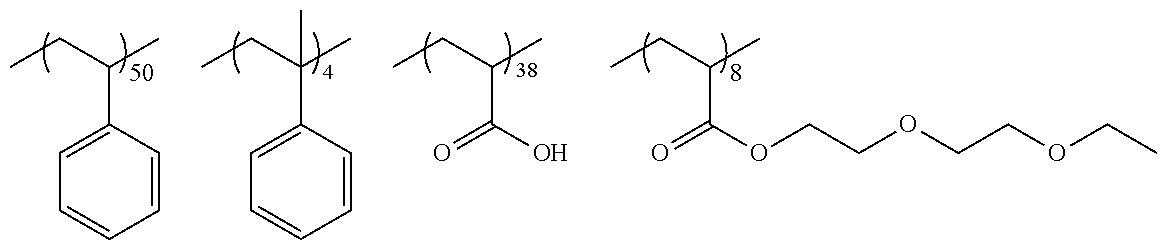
O=C(OCCOCCOCC)C(C)CC.O=C(O)C(C)CC.C1=C(C(C)(CC)C)C=CC=C1.C1=C(C(C)CC)C=CC=C1
